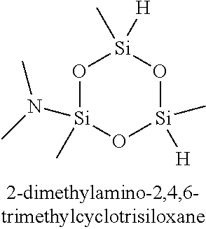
O1[Si](N(C)C)(C)O[Si](C)([H])O[Si]1(C)[H]
